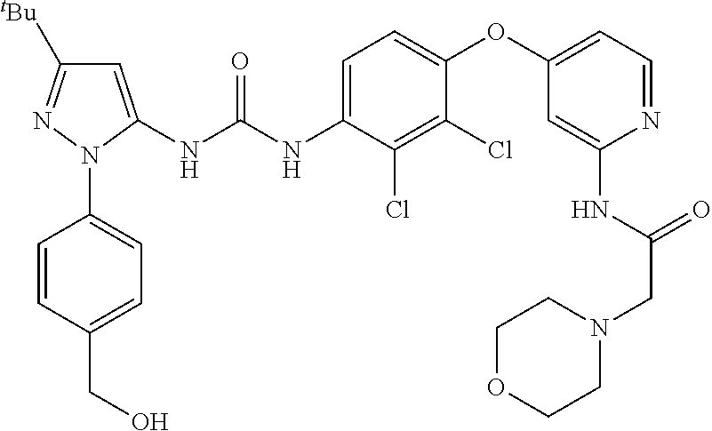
C1=C(NC(NC2=CC=C(OC3=CC=NC(NC(CN4CCOCC4)=O)=C3)C(Cl)=C2Cl)=O)N(C2=CC=C(CO)C=C2)N=C1[tBu]
